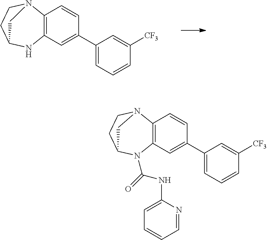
C12=C(C=C(C3=CC=CC([CF3])=C3)C=C1)NC1CCN2C1.C12=C(C=C(C3=CC=CC([CF3])=C3)C=C1)N(C(=O)NC1=CC=CC=N1)C1CCN2C1
